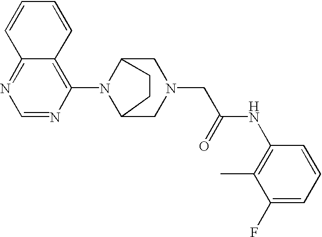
C1=CC2=C(N3C4CN(CC(=O)NC5=C(C)C(F)=CC=C5)CC3CC4)N=CN=C2C=C1
